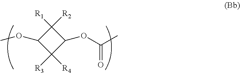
C1([R1])([R2])C(OC)C([R3])([R4])C1OC(C)=O
